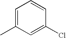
C1=C(C)C=C(Cl)C=C1
